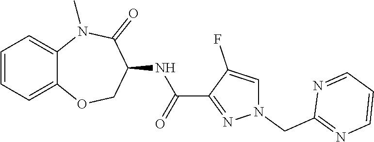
C12=CC=CC=C1N(C)C(=O)C(NC(C1=NN(CC3=NC=CC=N3)C=C1F)=O)CO2
